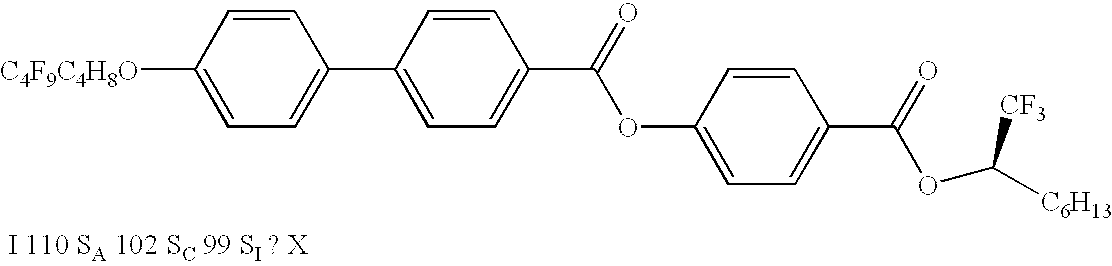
C1([C4F9C4H8O])=CC=C(C2=CC=C(C(=O)OC3=CC=C(C(=O)OC([C6H13])[CF3])C=C3)C=C2)C=C1
